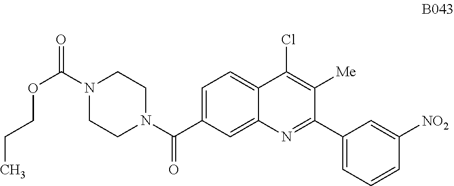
C1=C(C(N2CCN(C(=O)OCCC)CC2)=O)C=C2C(=C1)C(Cl)=C([Me])C(C1=CC=CC([NO2])=C1)=N2
